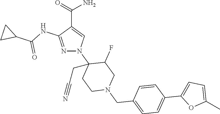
N1=C(NC(C2CC2)=O)C(C(=O)N)=CN1C1(CC#N)CCN(CC2=CC=C(C3=CC=C(C)O3)C=C2)CC1F
